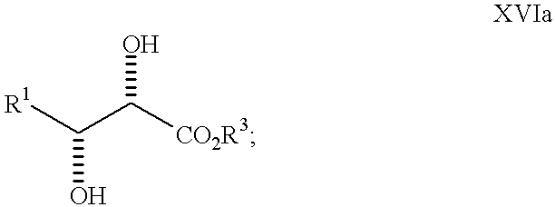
[R1]C(C([CO2R3])O)O
